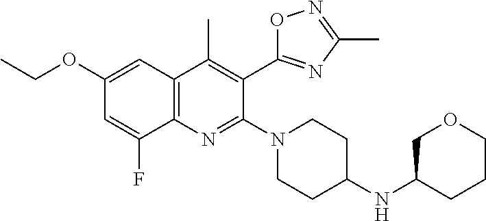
C1(OCC)=CC2=C(C(F)=C1)N=C(N1CCC(NC3COCCC3)CC1)C(C1=NC(C)=NO1)=C2C
